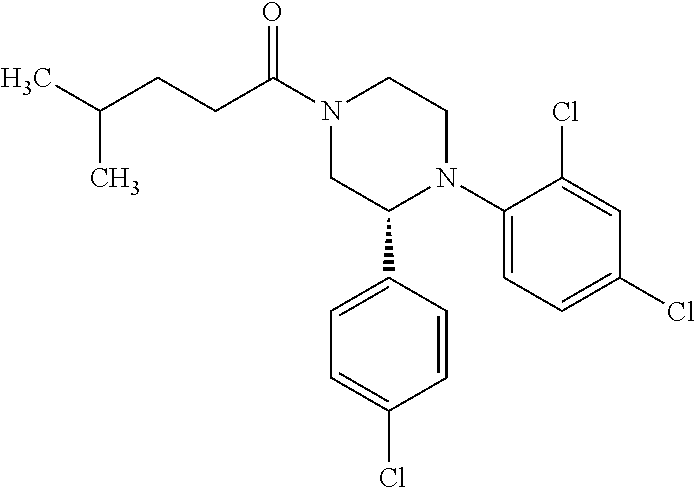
C(C(N1CC(C2=CC=C(Cl)C=C2)N(C2=CC=C(Cl)C=C2Cl)CC1)=O)CC(C)C
